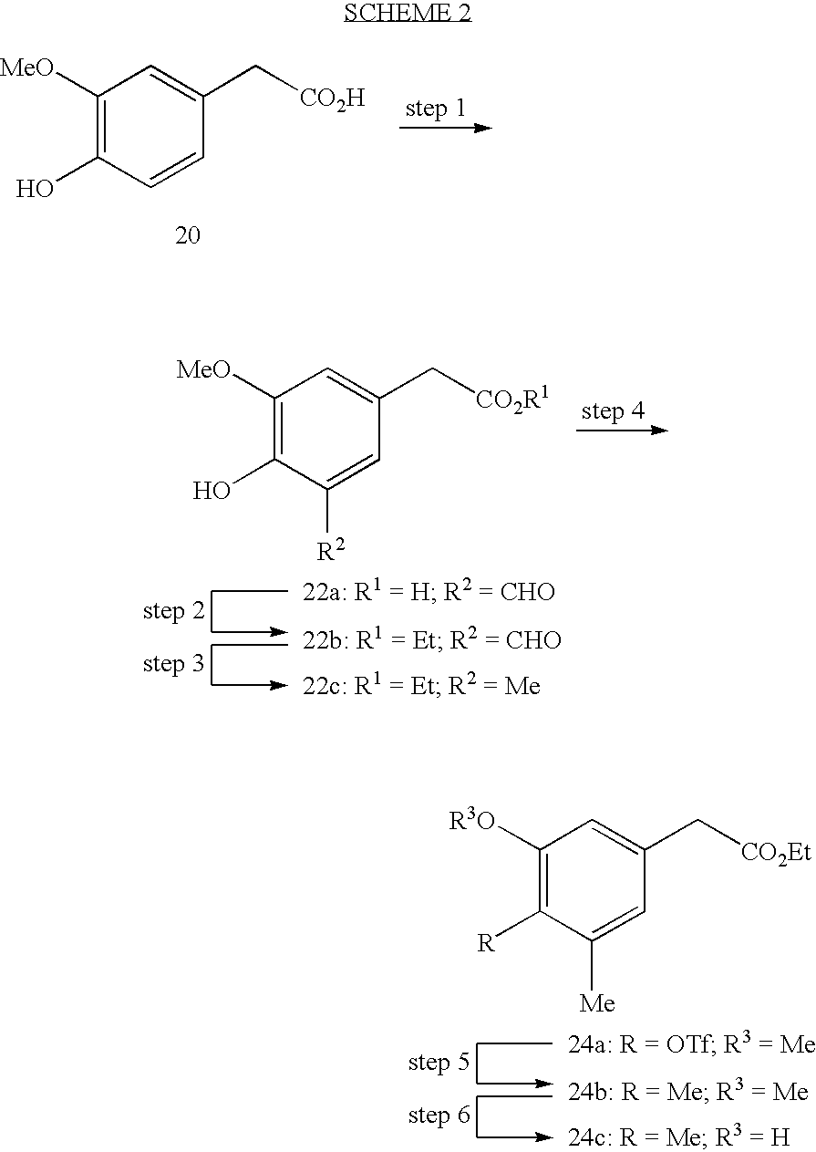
C1([MeO])=C(O)C=CC(C[CO2H])=C1.C1([MeO])=C(O)C([R2])=CC(C[CO2R1])=C1.C1([R3O])=C([R])C([Me])=CC(C[CO2Et])=C1
